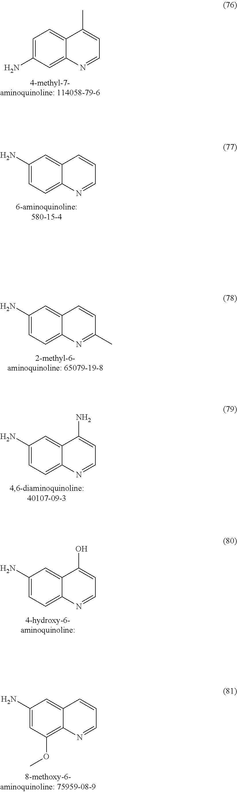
C1=C(N)C=C2C(=C1)C(C)=CC=N2.C1(N)=CC=C2C(=C1)C=CC=N2.C1(N)=CC=C2C(=C1)C=CC(C)=N2.C1(N)=CC=C2C(=C1)C(N)=CC=N2.C1(N)=CC=C2C(=C1)C(O)=CC=N2.C1(N)=CC(OC)=C2C(=C1)C=CC=N2
